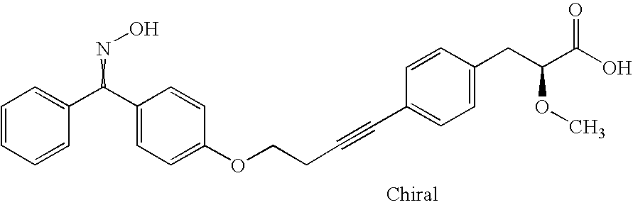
C1=CC=CC=C1C(C1=CC=C(OCCC#CC2=CC=C(CC(OC)C(=O)O)C=C2)C=C1)=NO
